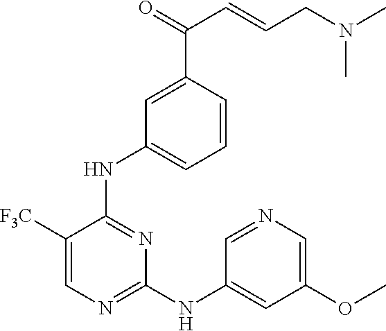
C1([F3C])=CN=C(NC2=CC(OC)=CN=C2)N=C1NC1=CC=CC(C(C=CCN(C)C)=O)=C1
